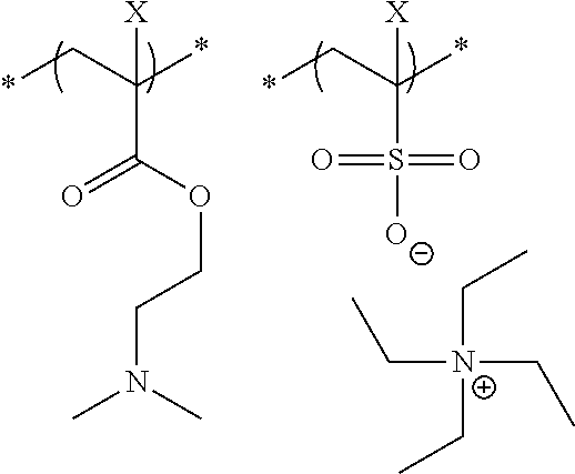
C([N+](CC)(CC)CC)C.C(C(*)([X])S([O-])(=O)=O)*.C(C(*)([X])C(OCCN(C)C)=O)*
